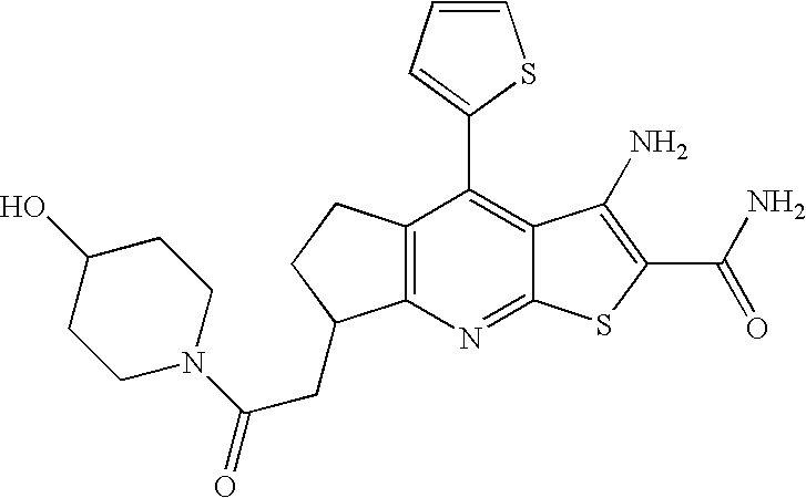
C12=C(C(C3=CC=CS3)=C3C(=N1)SC(C(N)=O)=C3N)CCC2CC(N1CCC(O)CC1)=O
